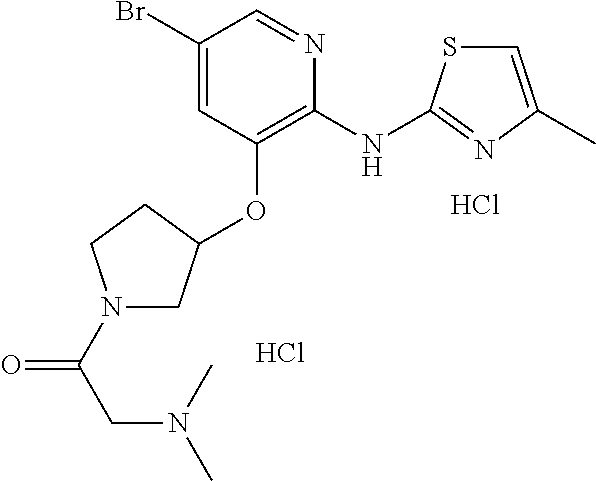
Cl.Cl.BrC1=CC(OC2CN(C(CN(C)C)=O)CC2)=C(NC2=NC(C)=CS2)N=C1
